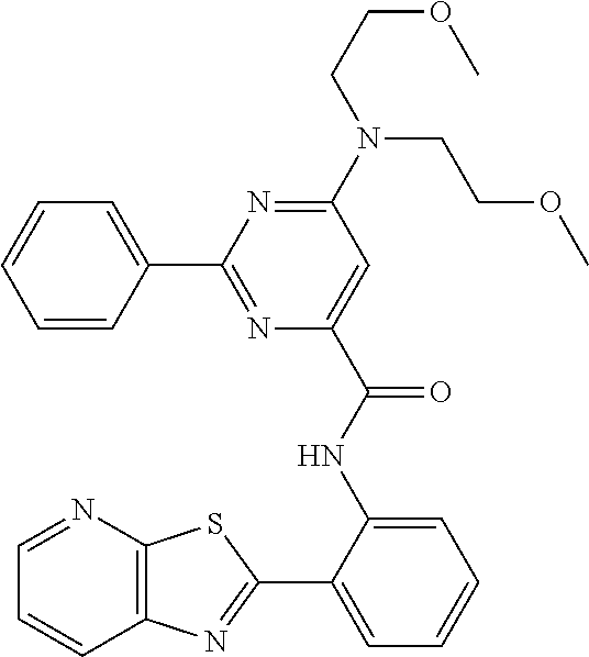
C12=C(N=CC=C1)SC(C1=CC=CC=C1NC(C1=CC(N(CCOC)CCOC)=NC(C3=CC=CC=C3)=N1)=O)=N2
